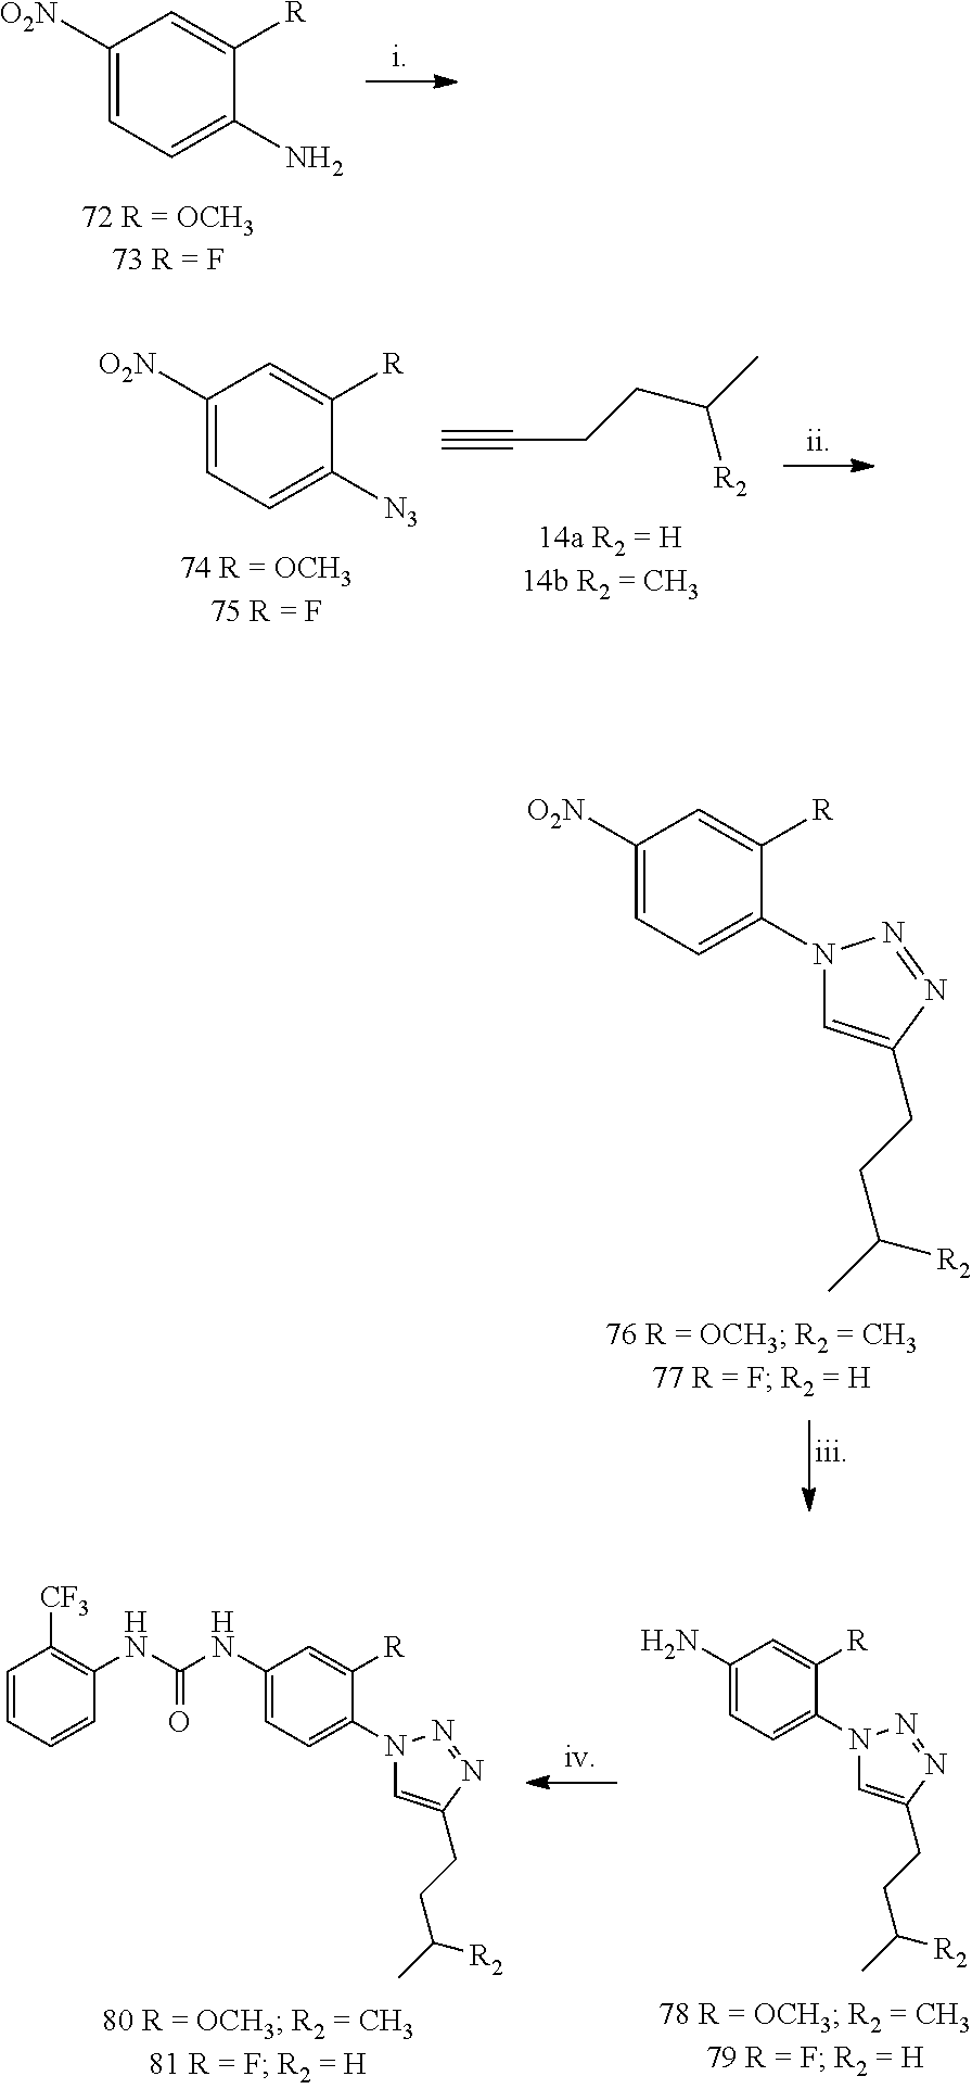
C1=CC=CC(NC(NC2=CC=C(N3C=C(CCC(C)[R2])N=N3)C([R])=C2)=O)=C1[CF3].NC1=CC=C(N2C=C(CCC(C)[R2])N=N2)C([R])=C1.[O2N]C1=CC=C(N2C=C(CCC(C)[R2])N=N2)C([R])=C1.[O2N]C1=CC=C(N)C([R])=C1.[O2N]C1=CC=C([N3])C([R])=C1.C(#C)CCC([R2])C
